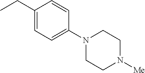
C1(CC)=CC=C(N2CCN([Me])CC2)C=C1
